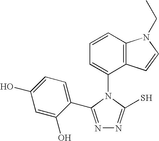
N1=C(C2=CC=C(O)C=C2O)N(C2=CC=CC3=C2C=CN3CC)C(S)=N1
